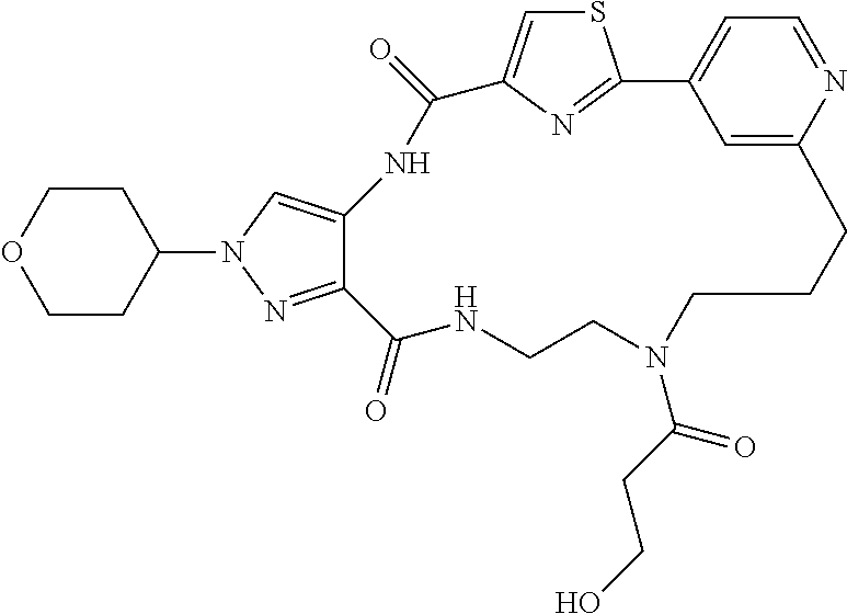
S1C=C2N=C1C1=CC=NC(=C1)CCCN(C(CCO)=O)CCNC(=O)C1=NN(C3CCOCC3)C=C1NC2=O
